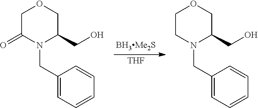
[THF].C(N1C(CO)COCC1)C1=CC=CC=C1.C(N1C(CO)COCC1=O)C1=CC=CC=C1
